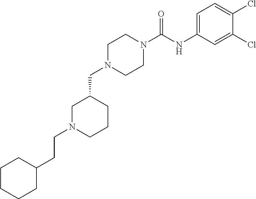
C1N(CC2CN(CCC3CCCCC3)CCC2)CCN(C(NC2=CC=C(Cl)C(Cl)=C2)=O)C1
